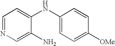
C1=NC=C(N)C(NC2=CC=C([OMe])C=C2)=C1
